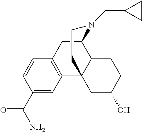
C1(C(N)=O)=CC2=C(C=C1)CC1C3C2(CC(O)CC3)CCN1CC1CC1
